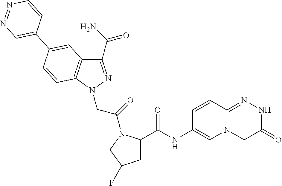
C1(C(=O)N)=NN(CC(=O)N2C(C(NC3=CN4C(=NNC(=O)C4)C=C3)=O)CC(F)C2)C2=C1C=C(C1=CN=NC=C1)C=C2
